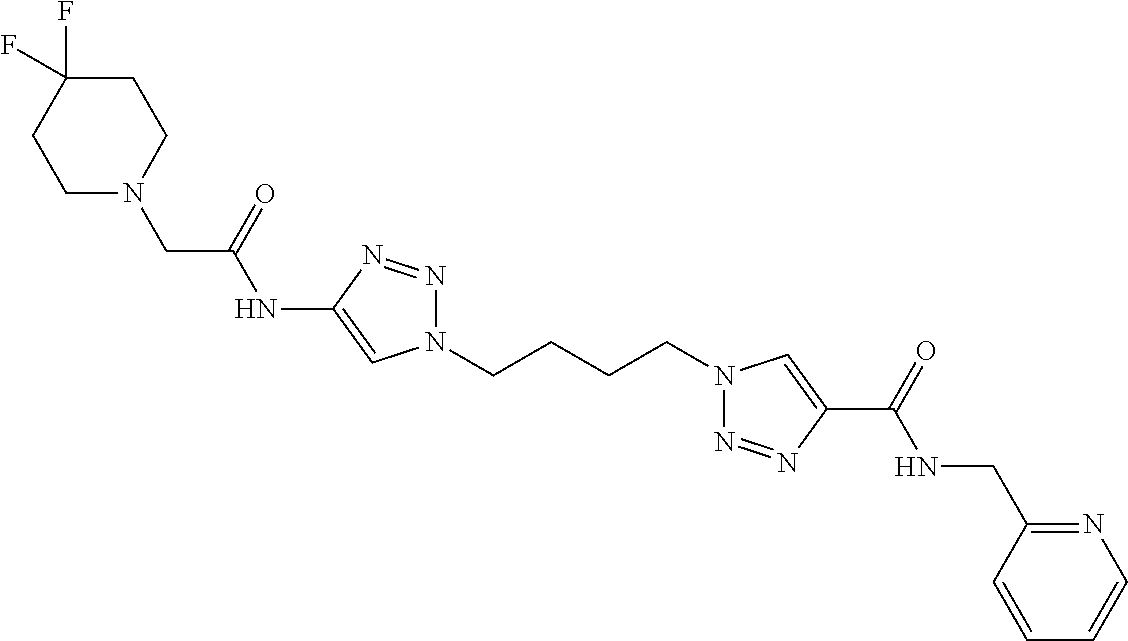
C1(NC(CN2CCC(F)(F)CC2)=O)=CN(CCCCN2N=NC(C(=O)NCC3=NC=CC=C3)=C2)N=N1
